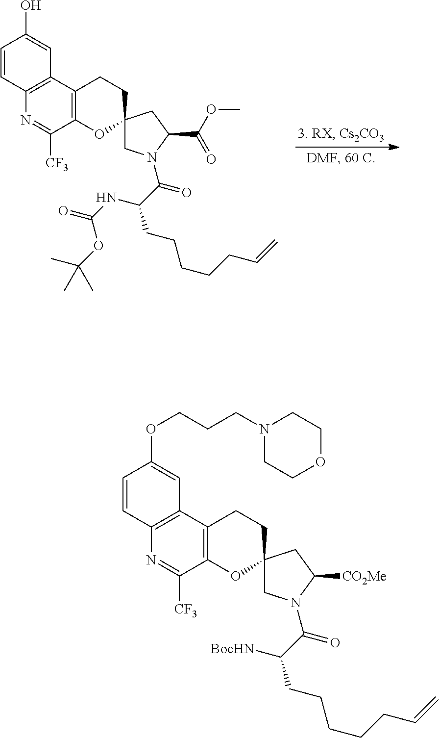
C1=CC2=C(C=C1O)C1=C(C([CF3])=N2)OC2(CC1)CN(C(C(NC(=O)OC(C)(C)C)CCCCCC=C)=O)C(C(=O)OC)C2.C1=CC2=C(C=C1OCCCN1CCOCC1)C1=C(C([CF3])=N2)OC2(CC1)CN(C(C([BocHN])CCCCCC=C)=O)C([CO2Me])C2
